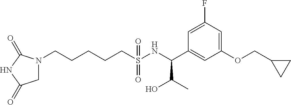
N1(CCCCCS(NC(C2=CC(OCC3CC3)=CC(F)=C2)C(C)O)(=O)=O)CC(=O)NC1=O
